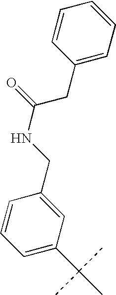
C1=C(C(C)(C)C)C=C(CNC(CC2=CC=CC=C2)=O)C=C1
